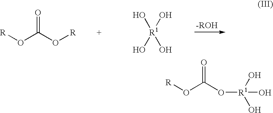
O(C(=O)O[R1](O)(O)O)[R].[R]OC(O[R])=O.[R1](O)(O)(O)O
